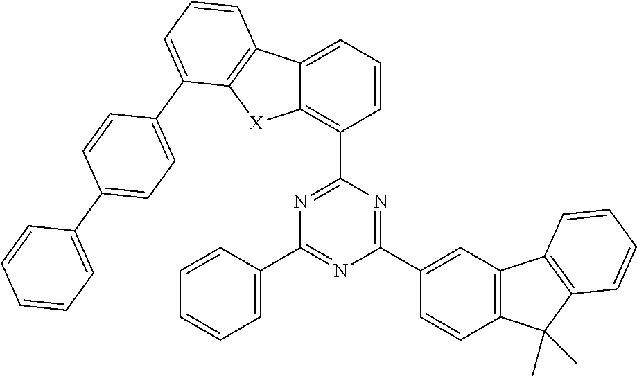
C12=C(C3=NC(C4=CC=CC=C4)=NC(C4=CC5=C(C=C4)C(C)(C)C4=C5C=CC=C4)=N3)C=CC=C1C1=C([X]2)C(C2=CC=C(C3=CC=CC=C3)C=C2)=CC=C1
